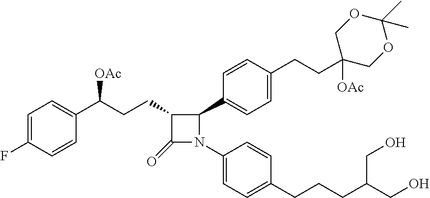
C1=C(F)C=CC(C(CCC2C(=O)N(C3=CC=C(CCCC(CO)CO)C=C3)C2C2=CC=C(CCC3([OAc])COC(C)(C)OC3)C=C2)[OAc])=C1
